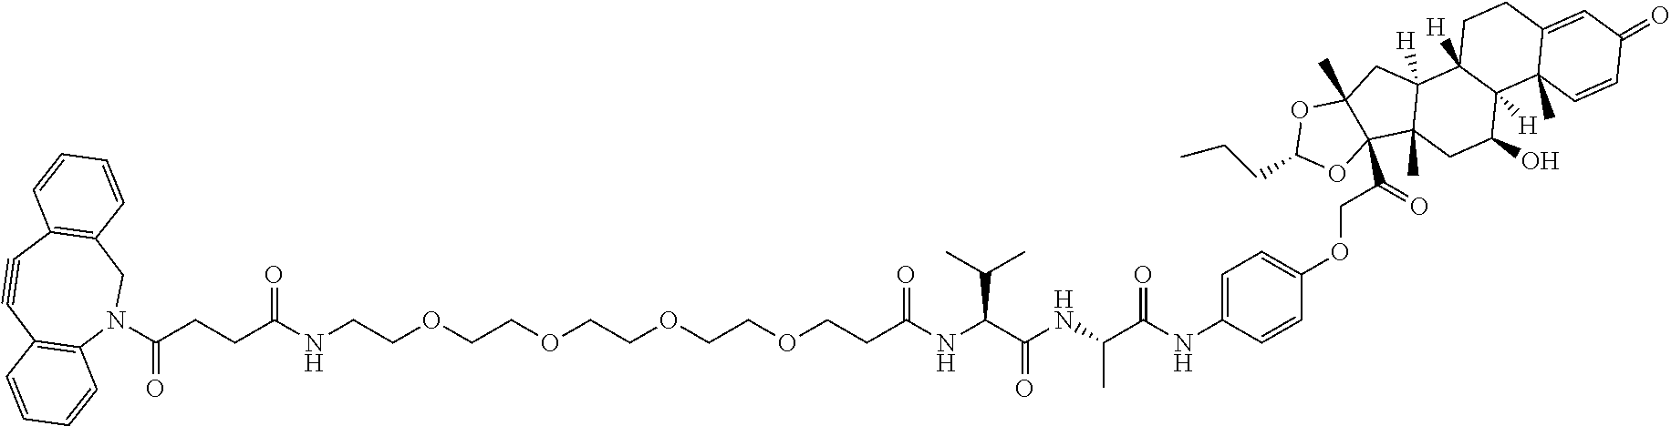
C1=CC2=C(C=C1)C#CC1=C(CN2C(CCC(NCCOCCOCCOCCOCCC(NC(C(NC(C(NC2=CC=C(OCC(C34C(C)(CC5([H])C3(C)CC(O)C3([H])C5([H])CCC5=CC(=O)C=CC35C)OC(CCC)O4)=O)C=C2)=O)C)=O)C(C)C)=O)=O)=O)C=CC=C1
